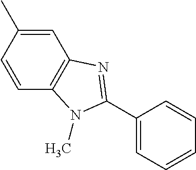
C1=CC2=C(C=C1C)N=C(C1=CC=CC=C1)N2C
